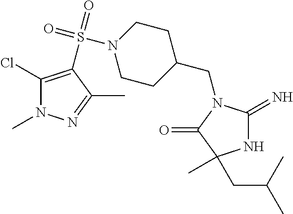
C1C(CN2C(=N)NC(C)(CC(C)C)C2=O)CCN(S(=O)(=O)C2=C(Cl)N(C)N=C2C)C1
